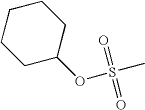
C1CC(OS(C)(=O)=O)CCC1
